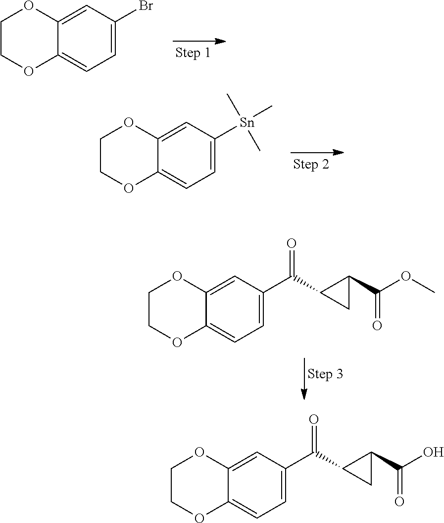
C12=CC(Br)=CC=C1OCCO2.C12=CC([Sn](C)(C)C)=CC=C1OCCO2.C12=CC(C(=O)C3CC3C(=O)O)=CC=C1OCCO2.C12=CC(C(=O)C3CC3C(=O)OC)=CC=C1OCCO2
